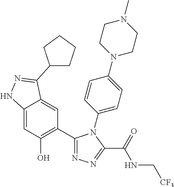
C12=CC(O)=C(C3=NN=C(C(=O)NC[CF3])N3C3=CC=C(N4CCN(C)CC4)C=C3)C=C1C(C1CCCC1)=NN2
